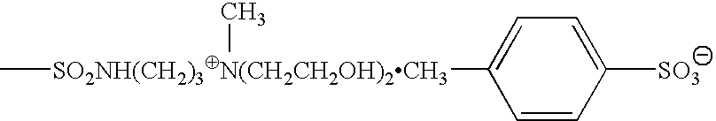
C[SO2NH(CH2)3N(CH2CH2OH)2CH3](C1=CC=C([SO3])C=C1)C
